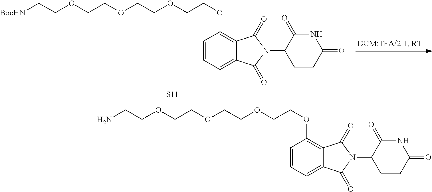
NCCOCCOCCOCCOC1=C2C(=CC=C1)C(=O)N(C1CCC(=O)NC1=O)C2=O.[BocHN]CCOCCOCCOCCOC1=C2C(=CC=C1)C(=O)N(C1CCC(=O)NC1=O)C2=O.[S11]
